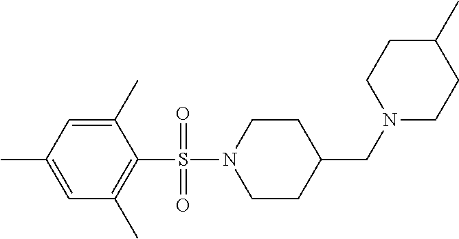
N1(S(C2=C(C)C=C(C)C=C2C)(=O)=O)CCC(CN2CCC(C)CC2)CC1
